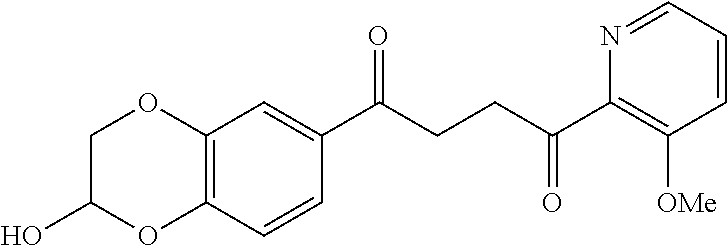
C1(C(CCC(C2=C([OMe])C=CC=N2)=O)=O)=CC2=C(C=C1)OC(O)CO2
